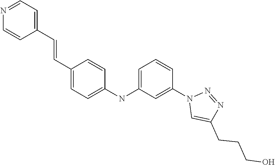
N1=CC=C(C=CC2=CC=C(NC3=CC=CC(N4C=C(CCCO)N=N4)=C3)C=C2)C=C1
